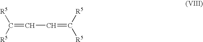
C(=CC=C([R5])[R5])([R5])[R5]
